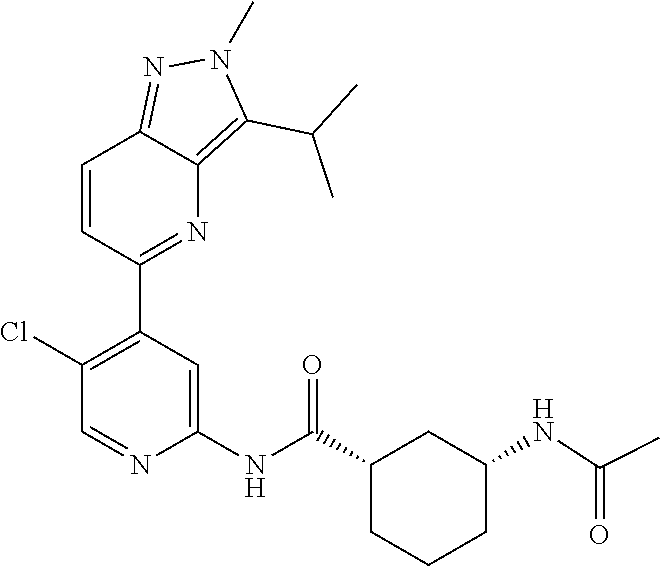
N1=C2C=CC(C3=C(Cl)C=NC(NC(=O)C4CCCC(NC(=O)C)C4)=C3)=NC2=C(C(C)C)N1C
